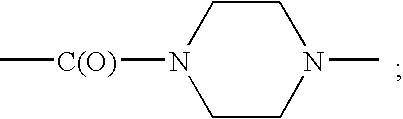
C1CN([C(O)]C)CCN1C
